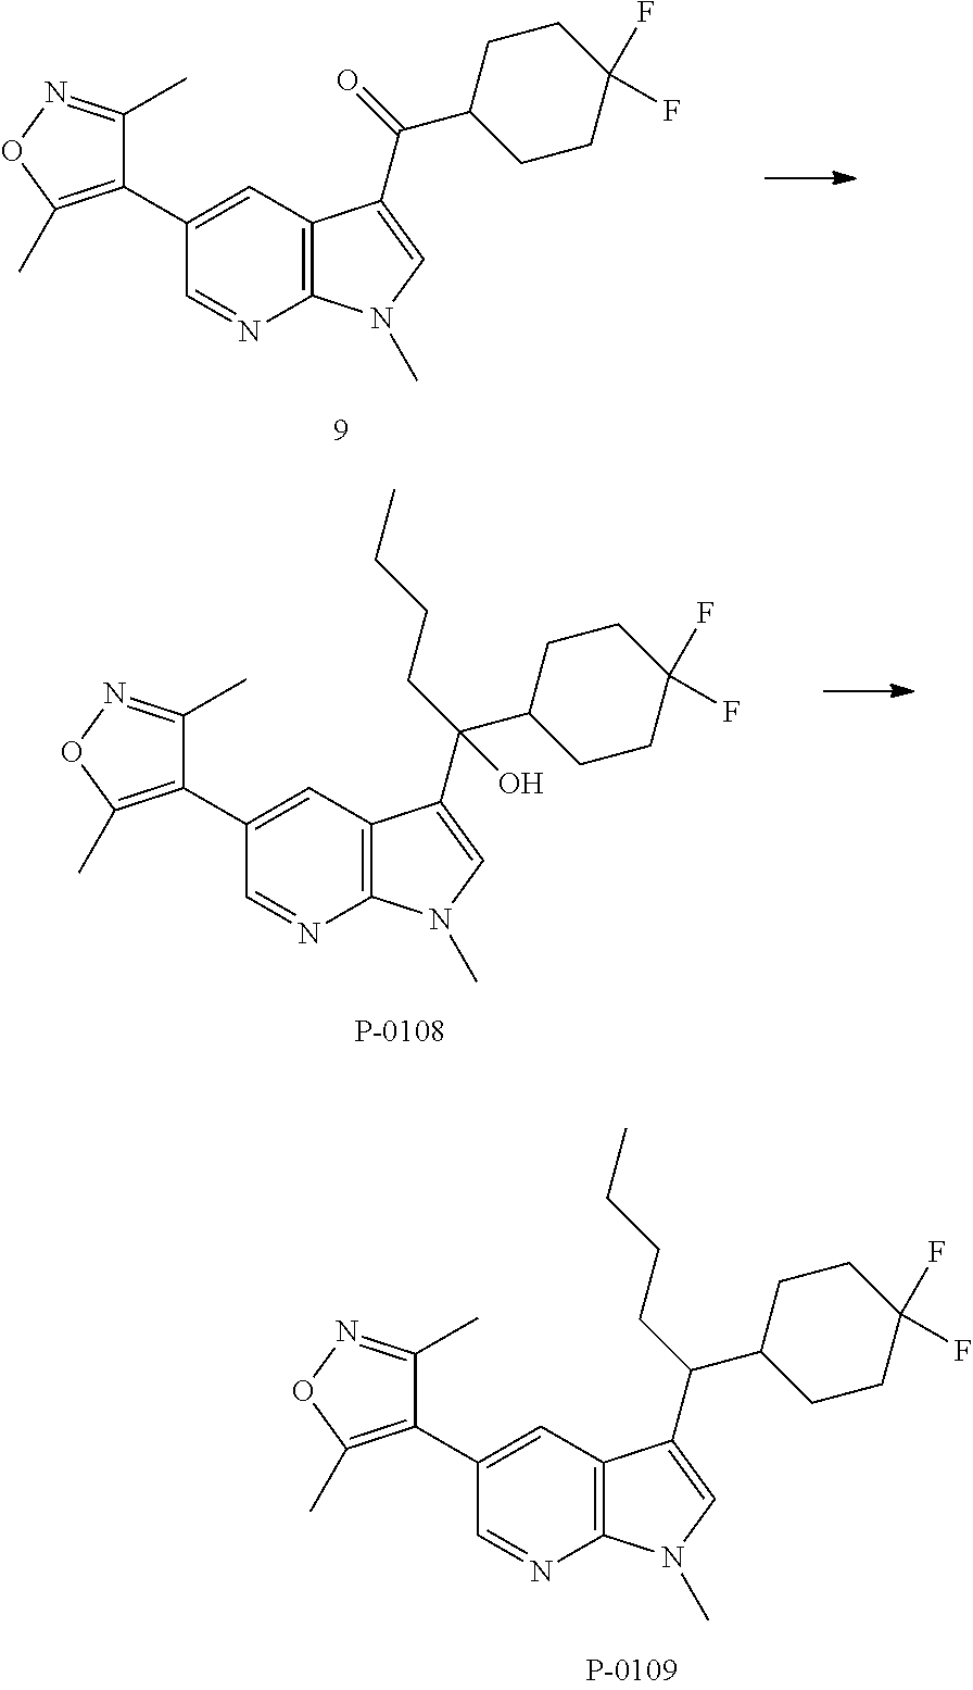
C1(C)=NOC(C)=C1C1=CC2=C(N=C1)N(C)C=C2C(C1CCC(F)(F)CC1)CCCC.C1(C)=NOC(C)=C1C1=CC2=C(N=C1)N(C)C=C2C(C1CCC(F)(F)CC1)=O.C1(C)=NOC(C)=C1C1=CC2=C(N=C1)N(C)C=C2C(C1CCC(F)(F)CC1)(CCCC)O
